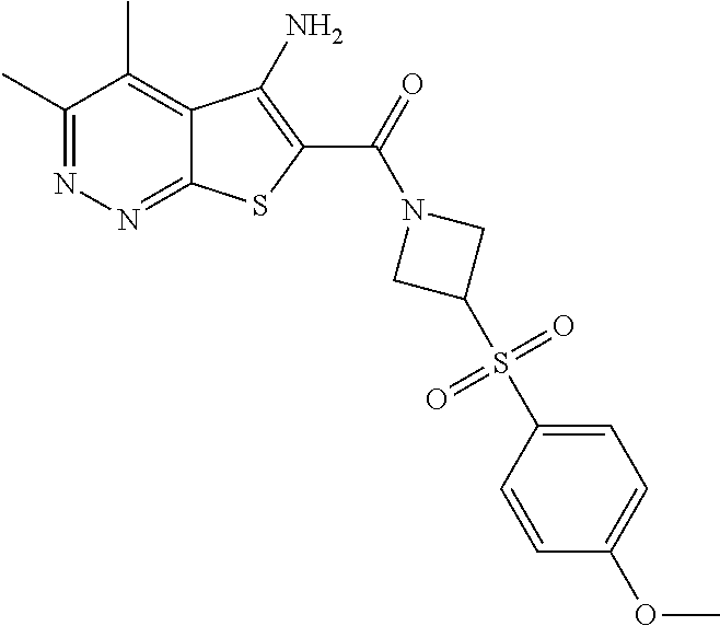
C1(C)=NN=C2C(=C1C)C(N)=C(C(=O)N1CC(S(C3=CC=C(OC)C=C3)(=O)=O)C1)S2
